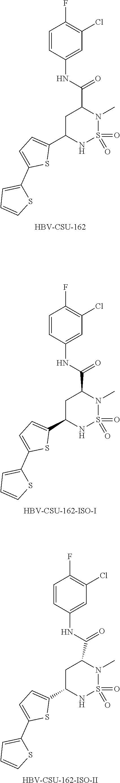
[HBV-CSU-162].C1=CC(NC(=O)C2N(C)S(=O)(=O)NC(C3=CC=C(C4=CC=CS4)S3)C2)=CC(Cl)=C1F.[HBV-CSU-162-ISO-I].C1=CC(NC(=O)C2N(C)S(=O)(=O)NC(C3=CC=C(C4=CC=CS4)S3)C2)=CC(Cl)=C1F.[HBV-CSU-162-ISO-II].C1=CC(NC(=O)C2N(C)S(=O)(=O)NC(C3=CC=C(C4=CC=CS4)S3)C2)=CC(Cl)=C1F
